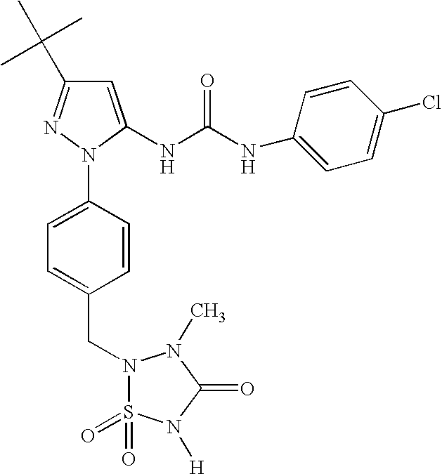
C1=C(NC(NC2=CC=C(Cl)C=C2)=O)N(C2=CC=C(CN3S(=O)(=O)N([H])C(=O)N3C)C=C2)N=C1C(C)(C)C
